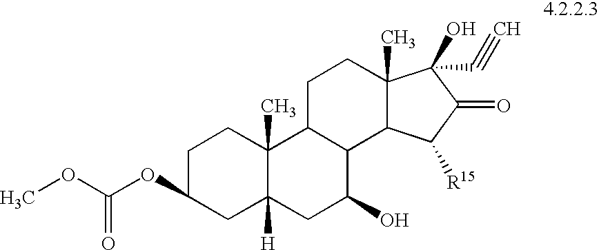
COC(OC1CC2([H])C(C)(CC1)C1C(C(O)C2)C2C(C)(CC1)C(O)(C#C)C(=O)C2[R15])=O
